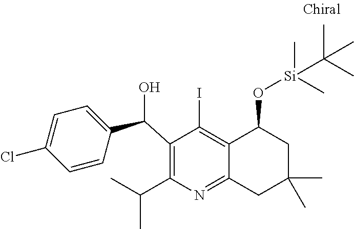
C1(C(C2=CC=C(Cl)C=C2)O)=C(C(C)C)N=C2C(=C1I)C(O[Si](C(C)(C)C)(C)C)CC(C)(C)C2
